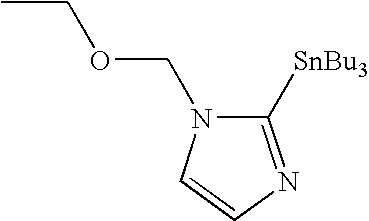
C1([SnBu3])=NC=CN1COCC
